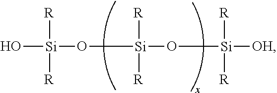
O[Si](O[Si](O[Si]([OH])([R])[R])([R])[R])([R])[R]
